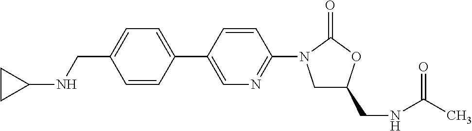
C(C1=CC=C(C2=CN=C(N3CC(CNC(C)=O)OC3=O)C=C2)C=C1)NC1CC1
